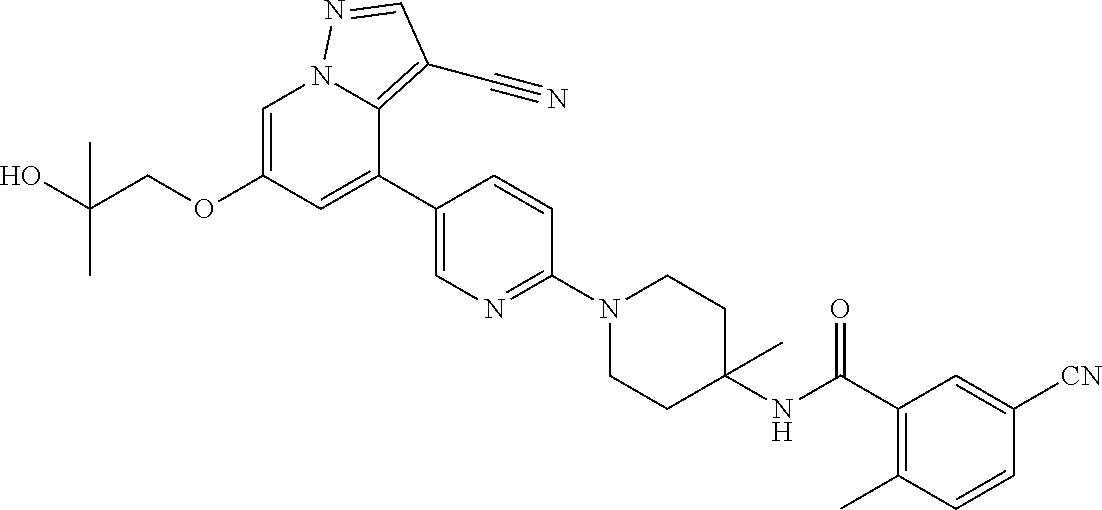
C1=C(OCC(O)(C)C)C=C(C2=CN=C(N3CCC(NC(C4=C(C)C=CC([CN])=C4)=O)(C)CC3)C=C2)C2=C(C#N)C=NN12
